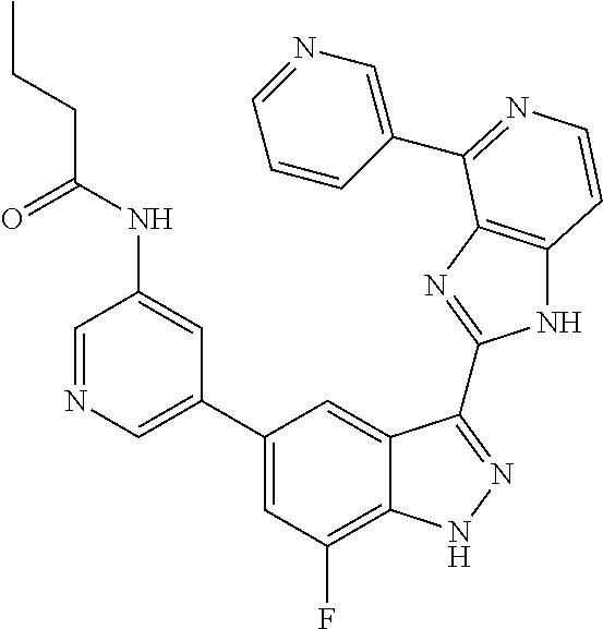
C1(C2=CN=CC(NC(CCC)=O)=C2)=CC(F)=C2C(=C1)C(C1=NC3=C(N1)C=CN=C3C1=CN=CC=C1)=NN2
